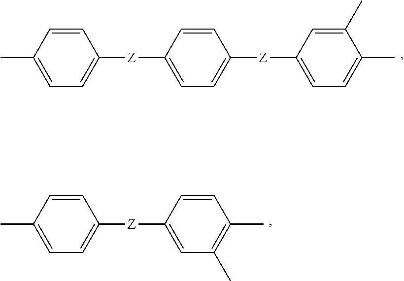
C1=CC(C)=CC=C1[Z]C1=CC=C([Z]C2=CC=C(C)C(C)=C2)C=C1.CC1=CC=C([Z]C2=CC(C)=C(C)C=C2)C=C1
